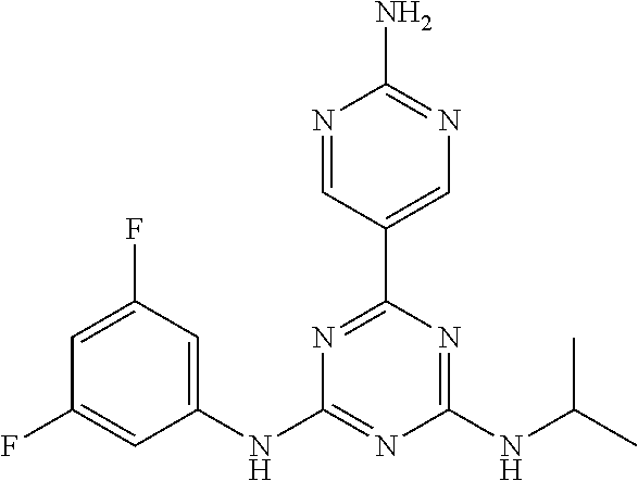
C1=C(F)C=C(NC2=NC(NC(C)C)=NC(C3=CN=C(N)N=C3)=N2)C=C1F
